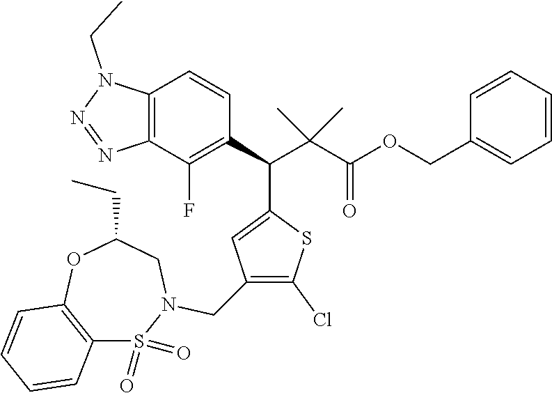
C12=C(OC(CC)CN(CC3=C(Cl)SC(C(C4=C(F)C5=C(C=C4)N(CC)N=N5)C(C(OCC4=CC=CC=C4)=O)(C)C)=C3)S1(=O)=O)C=CC=C2
